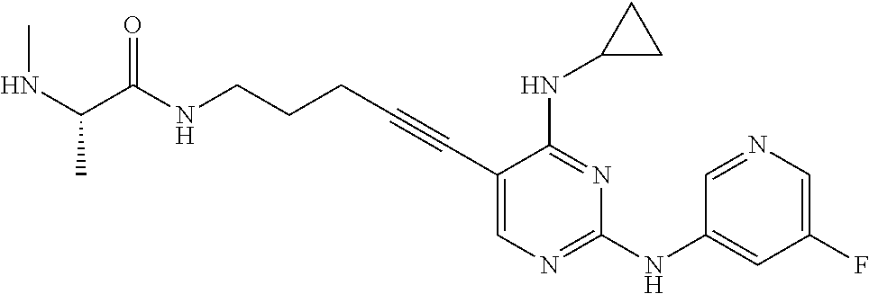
N(CCCC#CC1=CN=C(NC2=CC(F)=CN=C2)N=C1NC1CC1)C(=O)C(NC)C
